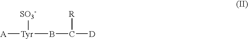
[A][Tyr](BC([D])[R])[SO3-]
